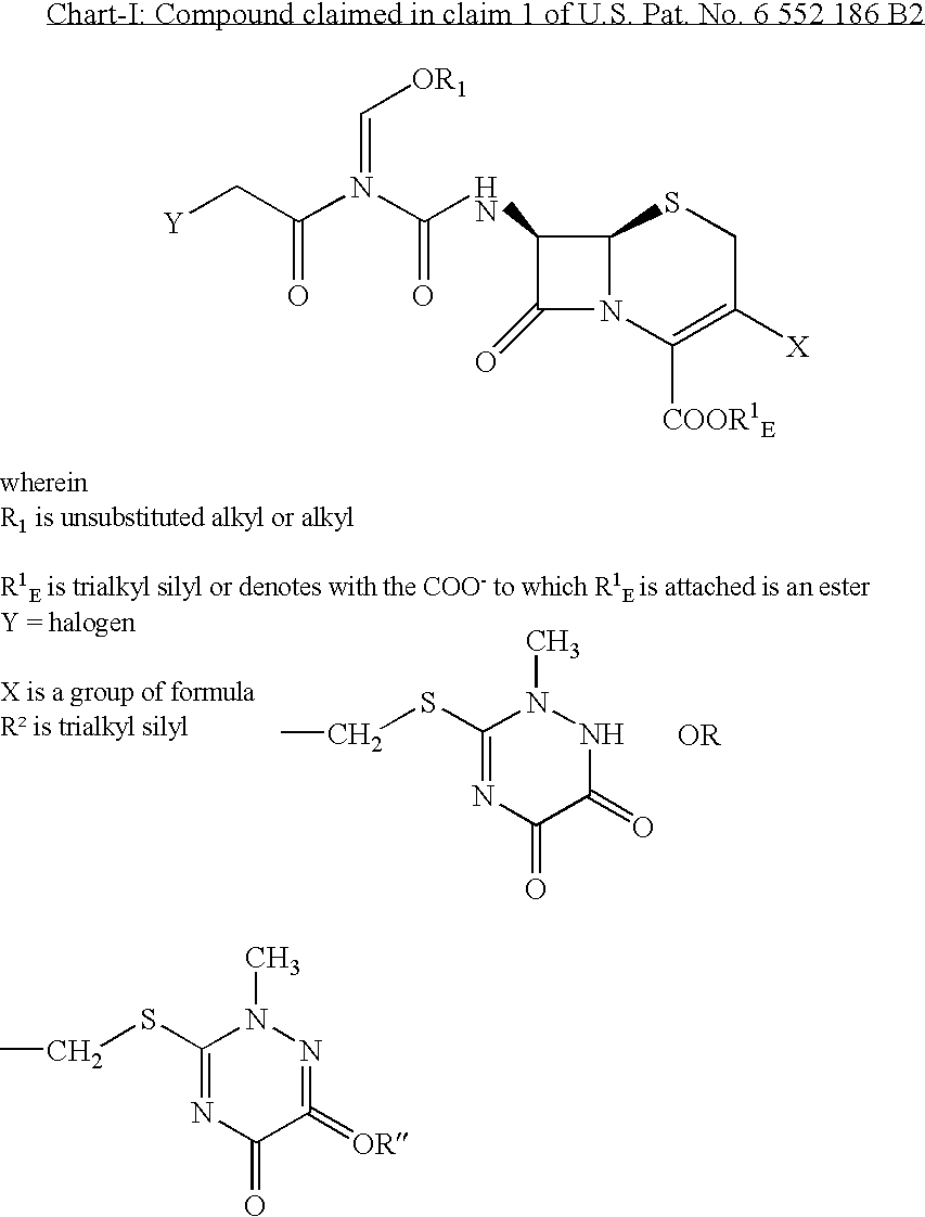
C1(SCC)=NC(=O)C(=O)NN1C.C12N(C([COOR1E])=C([X])CS1)C(=O)C2NC(=O)N(=C[OR1])C(=O)C[Y].C1(SCC)=NC(=O)C(=[OR])=NN1C
